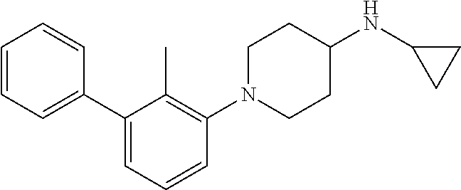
C1=CC=CC(C2=CC=CC(N3CCC(NC4CC4)CC3)=C2C)=C1
